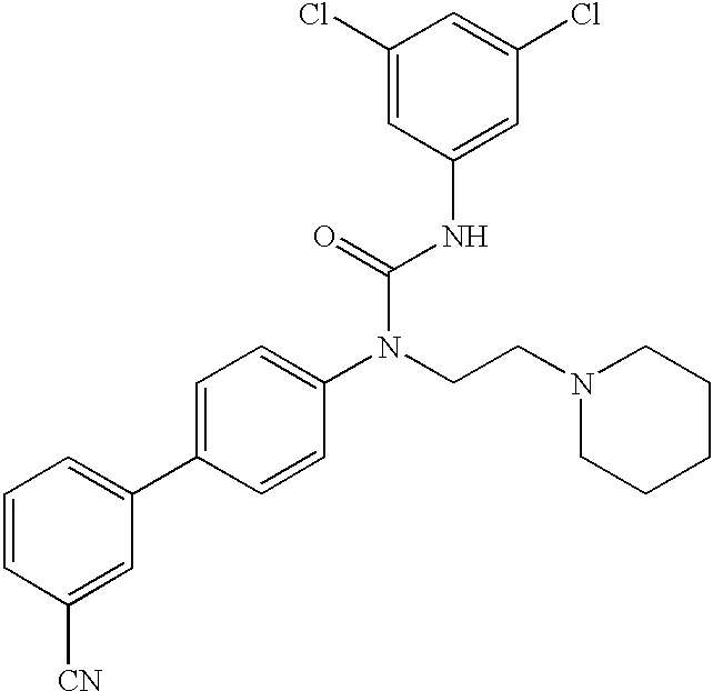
C1(Cl)=CC(NC(N(C2=CC=C(C3=CC=CC([CN])=C3)C=C2)CCN2CCCCC2)=O)=CC(Cl)=C1
